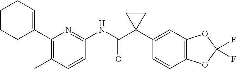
C1(C2=CCCCC2)=C(C)C=CC(NC(C2(C3=CC4=C(C=C3)OC(F)(F)O4)CC2)=O)=N1
